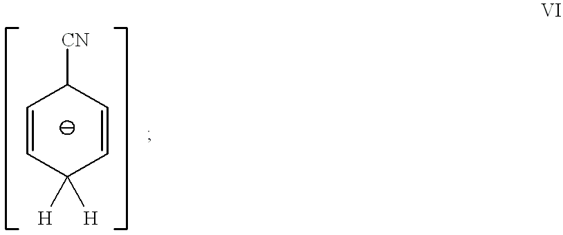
C1([CN])C=CC([H])([H])C=C1
